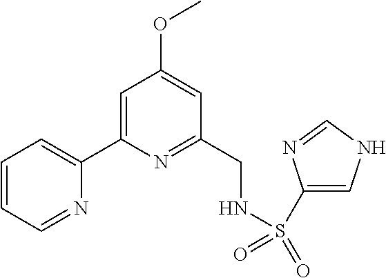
C1=CC=NC(C2=CC(OC)=CC(CNS(C3=CNC=N3)(=O)=O)=N2)=C1
